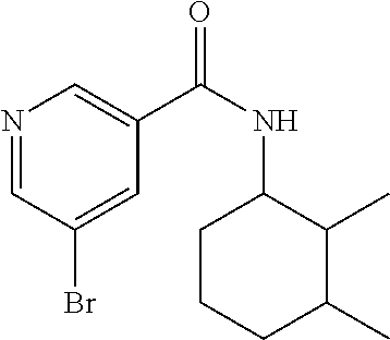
C1=NC=C(C(NC2CCCC(C)C2C)=O)C=C1Br
